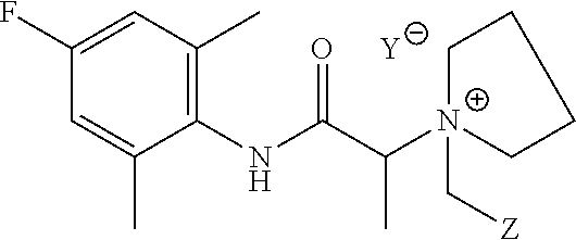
[Y].C1=C(C)C(NC(C([N+]2(C[Z])CCCC2)C)=O)=C(C)C=C1F
